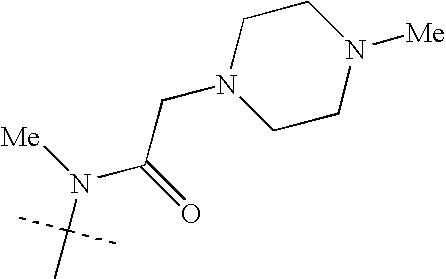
C1CN(CC(=O)N([Me])C(C)(C)C)CCN1[Me]
